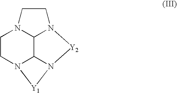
C1CN2C3C4N1CCN4[Y2]N3[Y1]2
